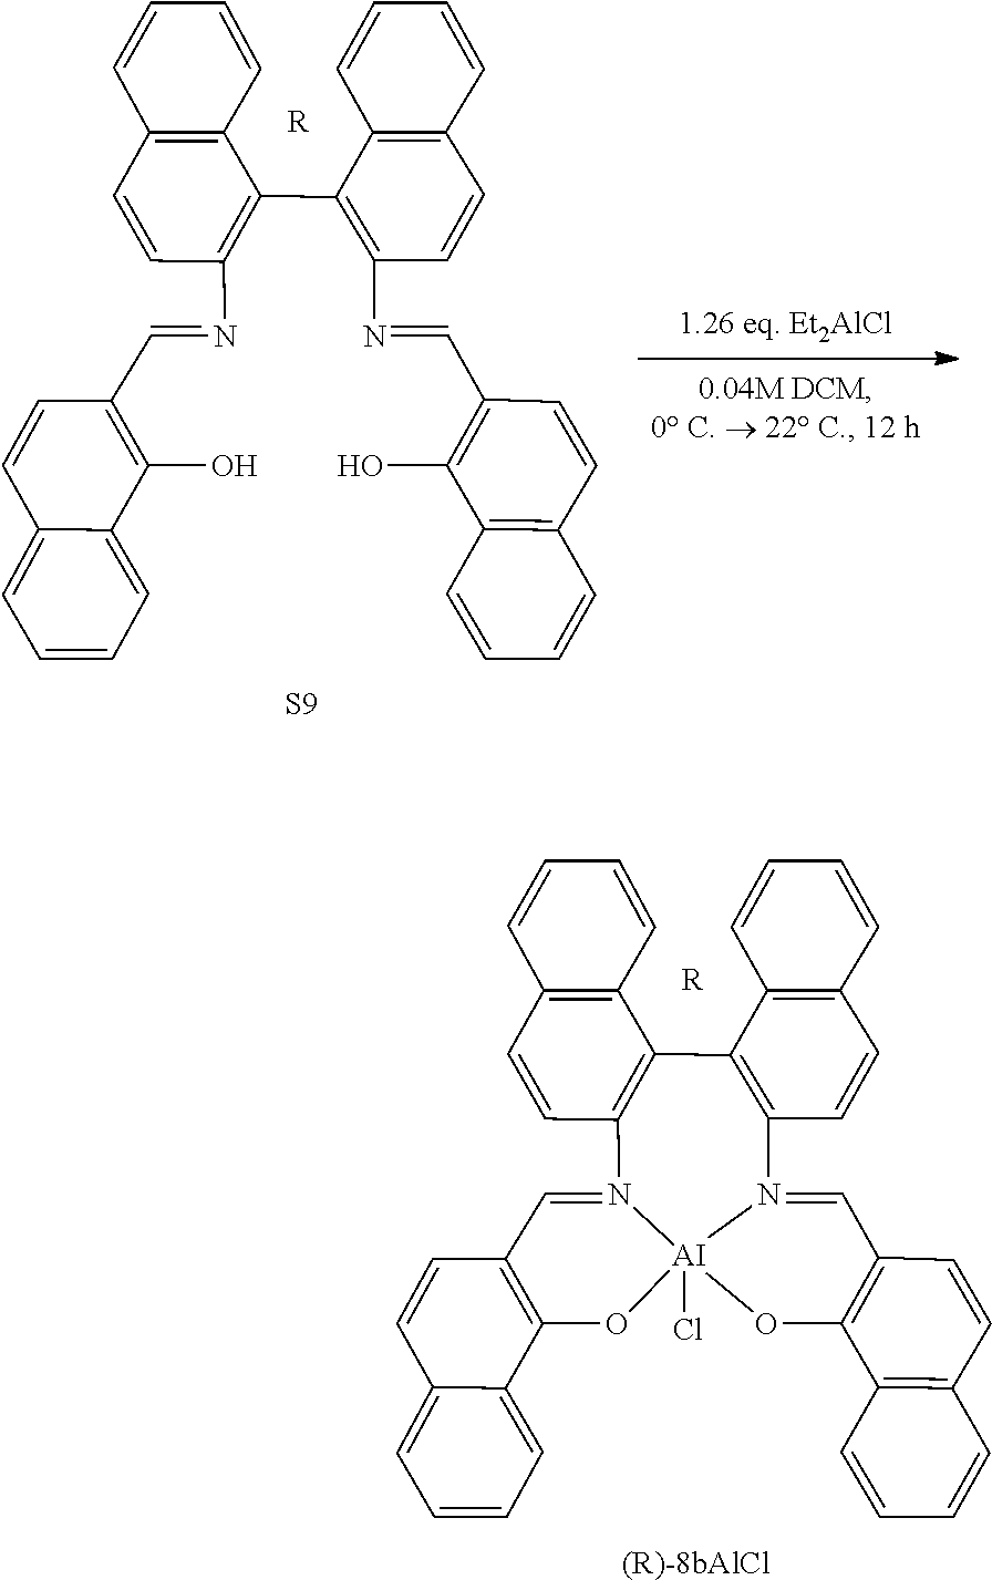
C1=CC=CC2=C1C1=C(C=C2)N2=CC3=C(C4=C(C=C3)C=CC=C4)O[AI]23(Cl)N(=CC2=C(O3)C3=CC=CC=C3C=C2)C2=C1C1=C(C=C2)C=CC=C1.[R].[(R)-8bAlCl].C1=CC=CC2=C1C(C1=C(N=CC3=C(O)C4=CC=CC=C4C=C3)C=CC3=C1C=CC=C3)=C(N=CC1=C(O)C3=C(C=C1)C=CC=C3)C=C2.[R].[S9]
